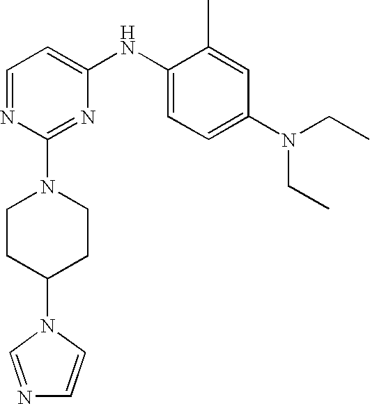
C1=NC(N2CCC(N3C=NC=C3)CC2)=NC(NC2=CC=C(N(CC)CC)C=C2C)=C1
